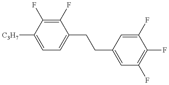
C1=C([C3H7])C(F)=C(F)C(CCC2=CC(F)=C(F)C(F)=C2)=C1
